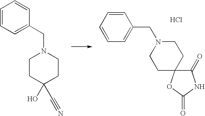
C1=CC=C(CN2CCC(O)(C#N)CC2)C=C1.C1=CC=CC=C1CN1CCC2(CC1)C(=O)NC(=O)O2.Cl
